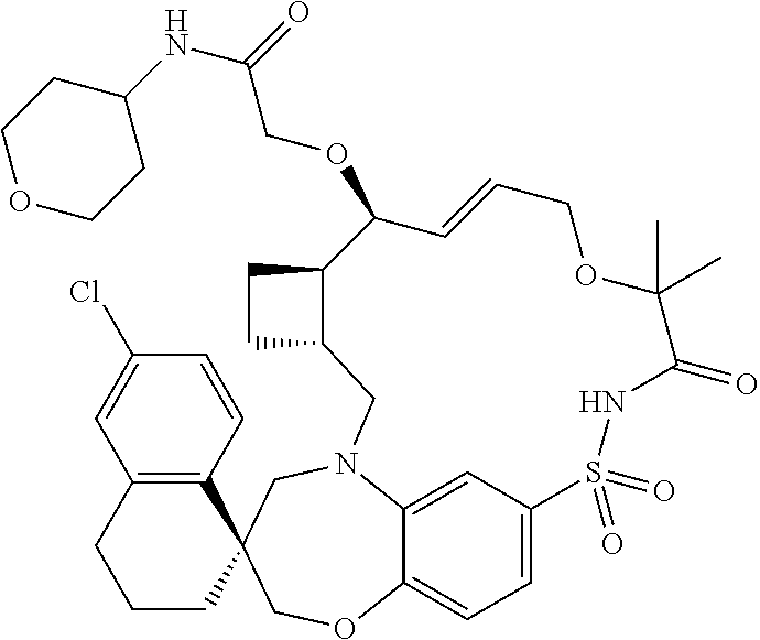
C12=C(C=CC(Cl)=C1)C1(CCC2)COC2=CC=C3C=C2N(C1)CC1C(C(OCC(NC2CCOCC2)=O)C=CCOC(C)(C)C(=O)NS3(=O)=O)CC1
